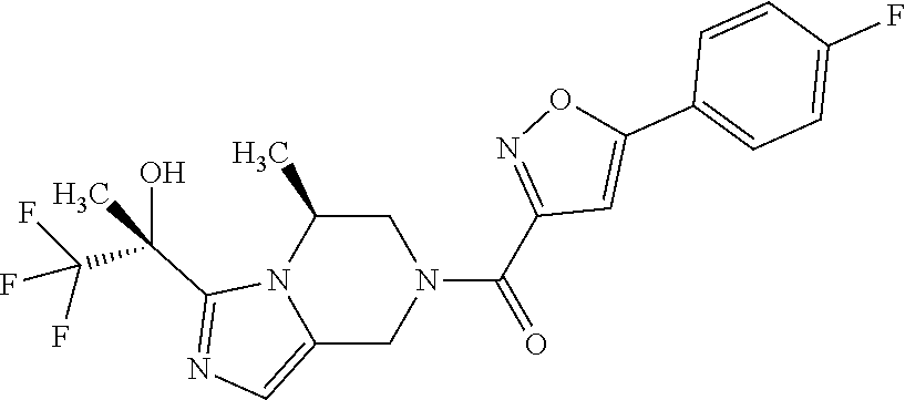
C1C(C)N2C(=CN=C2C(C(F)(F)F)(O)C)CN1C(C1=NOC(C2=CC=C(F)C=C2)=C1)=O
